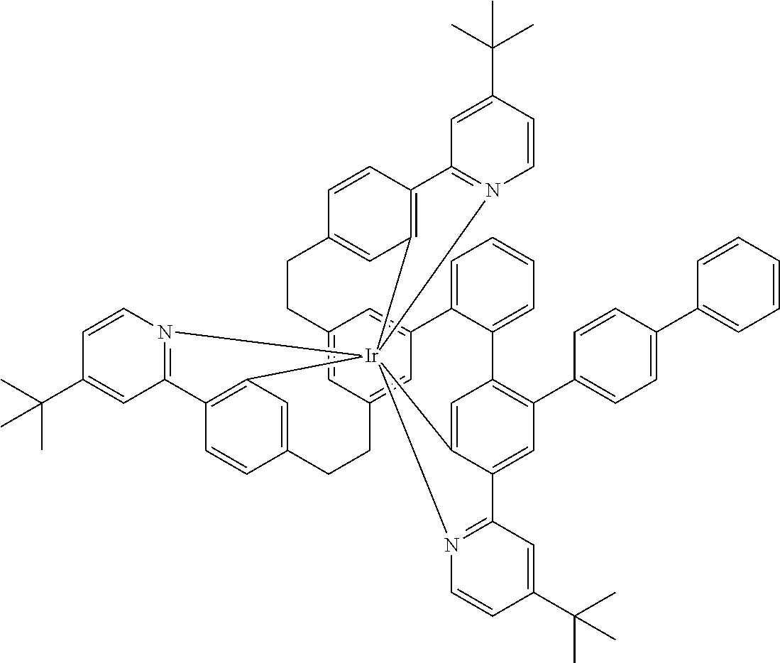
C12=CC3=CC(=C1)C1=CC=CC=C1C1=C(C4=CC=C(C5=CC=CC=C5)C=C4)C=C4C(=C1)[Ir]15(C6=C(C=CC(=C6)CC3)C3=N1C=CC(C(C)(C)C)=C3)(C1=C(C=CC(=C1)CC2)C1=N5C=CC(C(C)(C)C)=C1)N1=C4C=C(C(C)(C)C)C=C1
